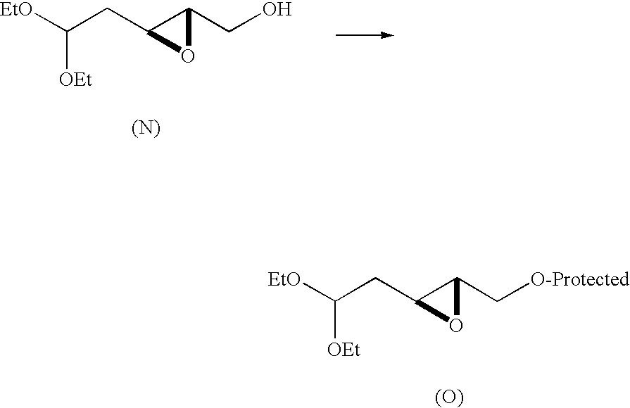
[EtO]C(CC1C(CO)O1)[OEt].[(N)].[EtO]C(CC1C(C[O-Protected])O1)[OEt].[(O)]
